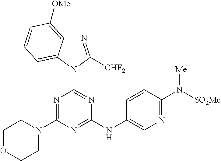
C1OCCN(C2=NC(N3C4=CC=CC([OMe])=C4N=C3[CHF2])=NC(NC3=CN=C(N([SO2Me])[Me])C=C3)=N2)C1
